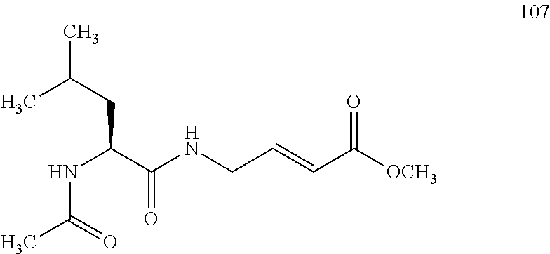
C(CC(C)C)(C(NCC=CC([OCH3])=O)=O)NC(C)=O
